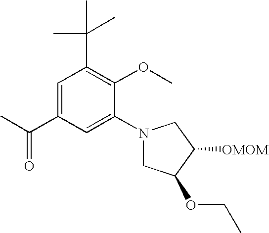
C1=C(C(C)=O)C=C(N2CC(OCC)C([OMOM])C2)C(OC)=C1C(C)(C)C
